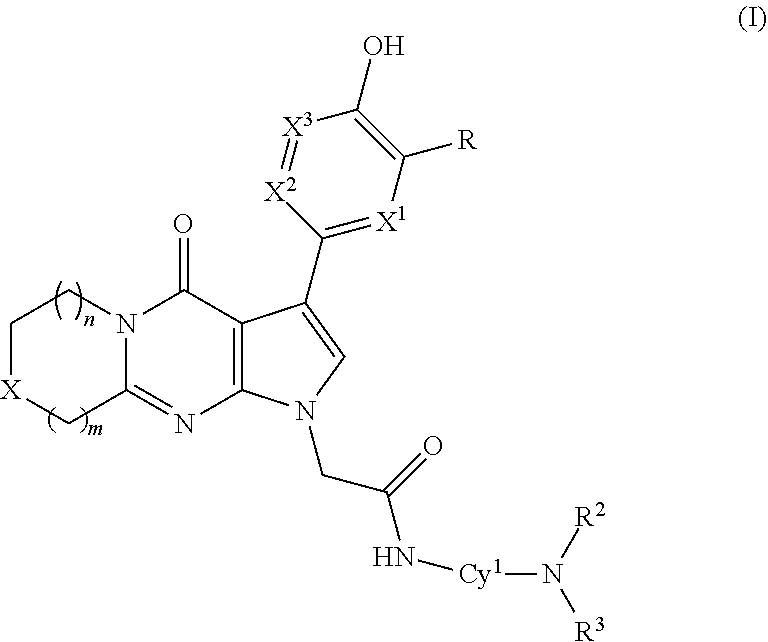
C1C[X]CC2=NC3=C(C(C4=[X1]C([R])=C(O)[X3]=[X2]4)=CN3CC(N[Cy1]N([R2])[R3])=O)C(=O)N12
